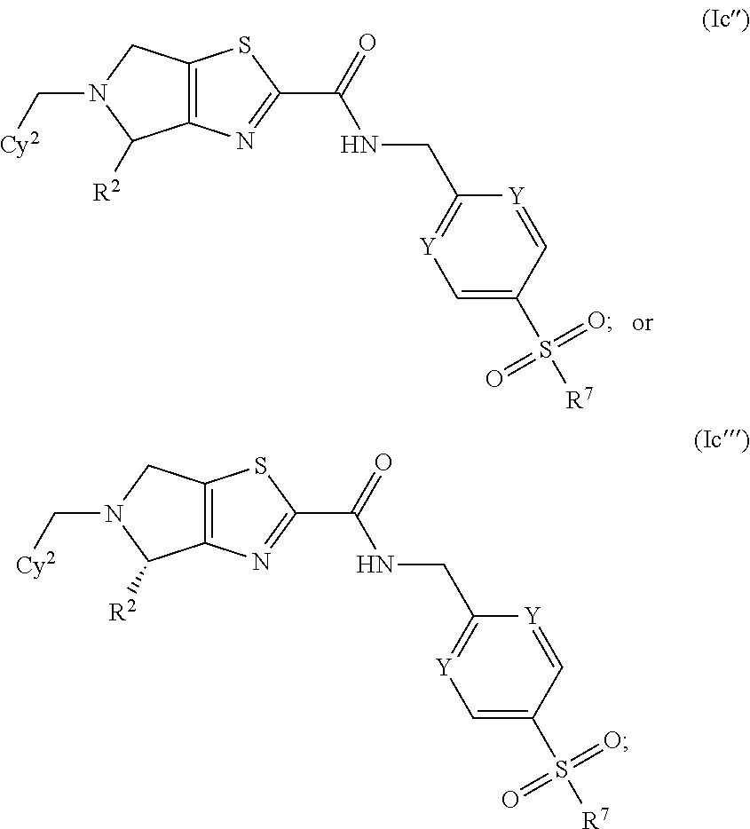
C12=C(N=C(C(NCC3=[Y]C=C(S([R7])(=O)=O)C=[Y]3)=O)S1)C([R2])N(C[Cy2])C2.C12=C(N=C(C(NCC3=[Y]C=C(S([R7])(=O)=O)C=[Y]3)=O)S1)C([R2])N(C[Cy2])C2
